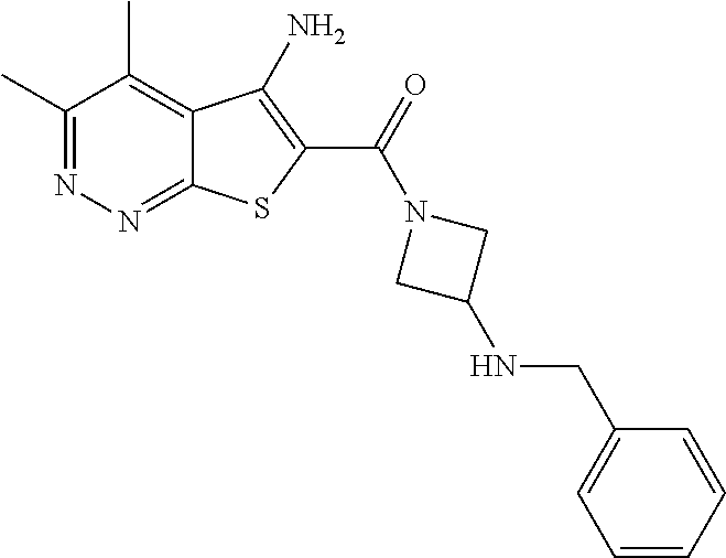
C1(C)=NN=C2C(=C1C)C(N)=C(C(=O)N1CC(NCC3=CC=CC=C3)C1)S2
